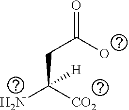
NC([CO2])(CC(=O)O)[H]
